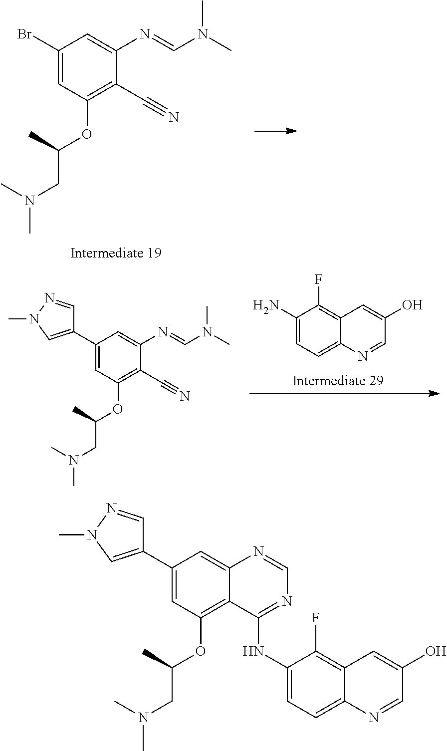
C1(Br)=CC(OC(C)CN(C)C)=C(C#N)C(N=CN(C)C)=C1.C1(C2=CN(C)N=C2)=CC(OC(C)CN(C)C)=C(C#N)C(N=CN(C)C)=C1.C1(N)=CC=C2C(=C1F)C=C(O)C=N2.C1(C2=CN(C)N=C2)=CC(OC(C)CN(C)C)=C2C(=C1)N=CN=C2NC1=CC=C2C(=C1F)C=C(O)C=N2
